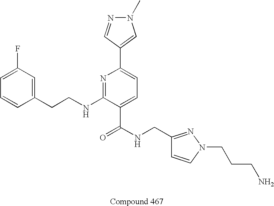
C1=CC(CCNC2=NC(C3=CN(C)N=C3)=CC=C2C(NCC2=NN(CCCN)C=C2)=O)=CC(F)=C1
